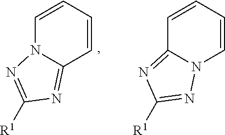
C1=CC=CC2=NC([R1])=NN12.C1=CC=CN2C1=NC([R1])=N2
